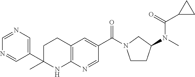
C12=C(N=CC(C(=O)N3CCC(N(C)C(=O)C4CC4)C3)=C1)NC(C1=CN=CN=C1)(C)CC2
